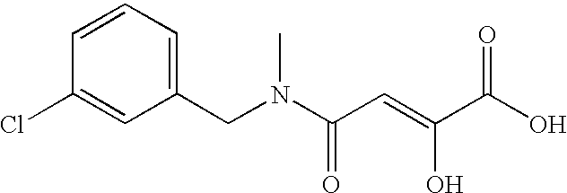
C1(Cl)=CC(CN(C(C=C(C(O)=O)O)=O)C)=CC=C1
